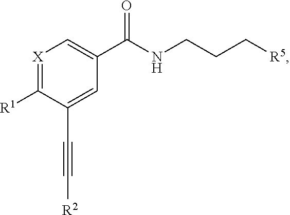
[X]1=C([R1])C(C#C[R2])=CC(C(NCCC[R5])=O)=C1
